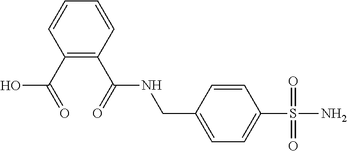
C(C1=CC=C(S(N)(=O)=O)C=C1)NC(C1=C(C(O)=O)C=CC=C1)=O
